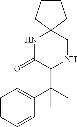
N1C(=O)C(C(C)(C2=CC=CC=C2)C)NCC12CCCC2
